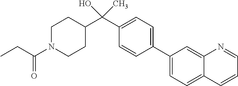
C(C1CCN(C(CC)=O)CC1)(C1=CC=C(C2=CC=C3C(=C2)N=CC=C3)C=C1)(O)C
